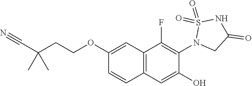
C1(OCCC(C#N)(C)C)=CC2=C(C=C1)C=C(O)C(N1CC(=O)NS1(=O)=O)=C2F
